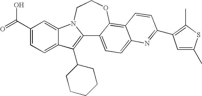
C12=C(C3CCCCC3)C3=CC=C(C(=O)O)C=C3N1CCOC1=C3C(=CC=C21)N=C(C1=C(C)SC(C)=C1)C=C3
